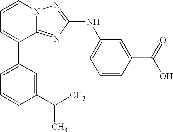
C1=CN2C(=NC(NC3=CC=CC(C(=O)O)=C3)=N2)C(C2=CC=CC(C(C)C)=C2)=C1
